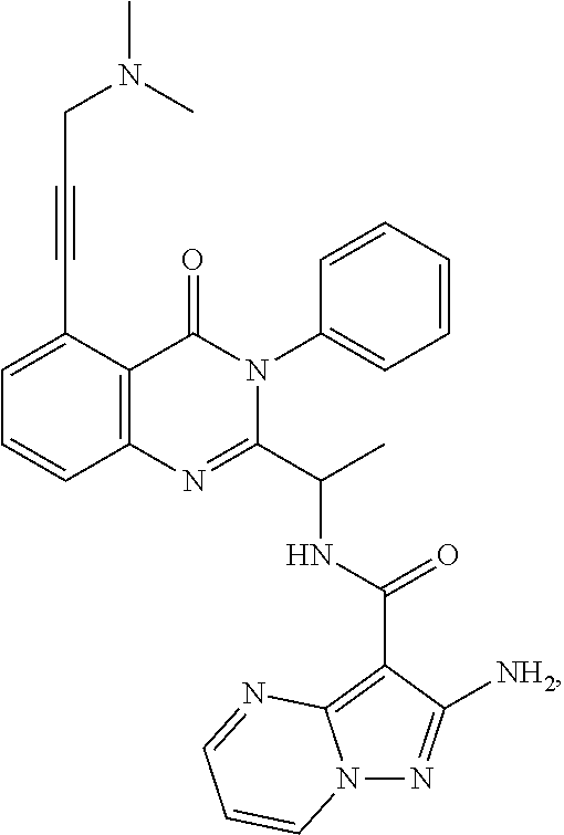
C1=C(C#CCN(C)C)C2=C(C=C1)N=C(C(C)NC(=O)C1=C3N(N=C1[NH2])C=CC=N3)N(C1=CC=CC=C1)C2=O
